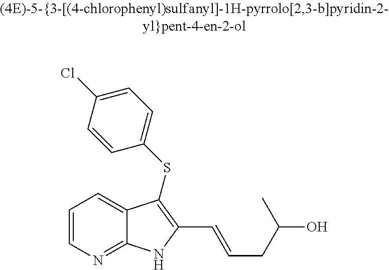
C1=CN=C2C(=C1)C(SC1=CC=C(Cl)C=C1)=C(C=CCC(C)O)N2
